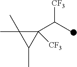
C1([CF3])(C(C)[CF3])C(C)(C)C1C
